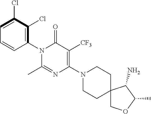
C1(N2C(C)=NC(N3CCC4(CC3)COC(C)C4N)=C([CF3])C2=O)=C(Cl)C(Cl)=CC=C1
